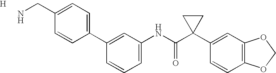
C1(C2=CC=C(CN)C=C2)=CC(NC(C2(C3=CC4=C(C=C3)OCO4)CC2)=O)=CC=C1.[H]
